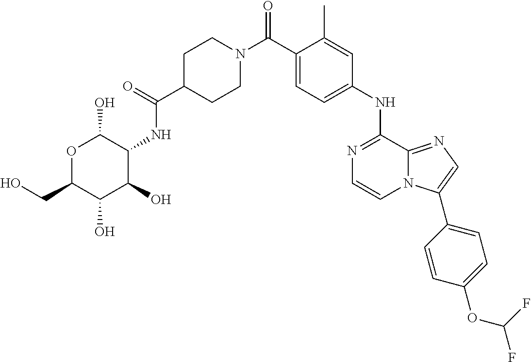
C1(C)=CC(NC2=NC=CN3C2=NC=C3C2=CC=C(OC(F)F)C=C2)=CC=C1C(N1CCC(C(=O)NC2C(O)OC(CO)C(O)C2O)CC1)=O
